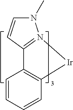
C1=CC2=C(C=C1)[Ir]N1=C2C=CN1C
